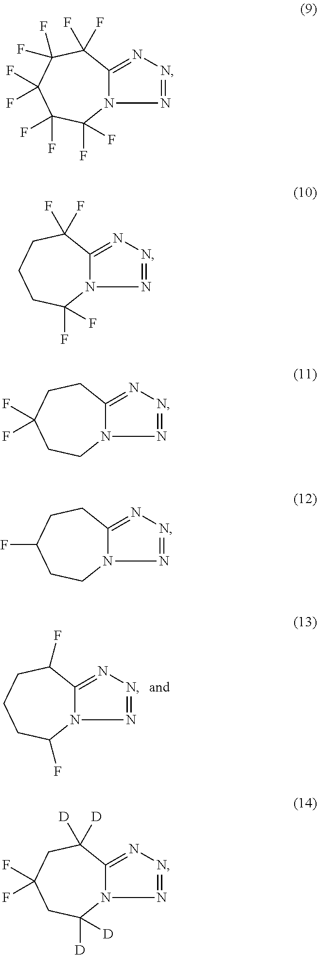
N12C(=NN=N1)CCC(F)CC2.N12C(=NN=N1)C(F)CCCC2F.N12C(=NN=N1)C(F)(F)C(F)(F)C(F)(F)C(F)(F)C2(F)F.N12C(=NN=N1)C(F)(F)CCCC2(F)F.N12C(=NN=N1)CCC(F)(F)CC2.N12C(=NN=N1)C([D])([D])CC(F)(F)CC2([D])[D]
